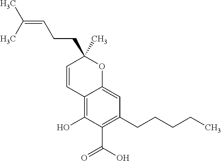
C12=C(O)C(C(=O)O)=C(CCCCC)C=C1OC(CCC=C(C)C)(C)C=C2
